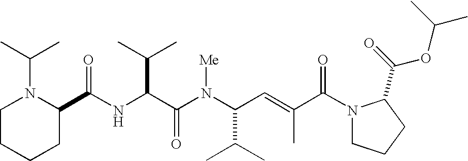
N(C(C(N(C(C(C)C)C=C(C)C(N1CCCC1C(=O)OC(C)C)=O)[Me])=O)C(C)C)C(=O)C1N(C(C)C)CCCC1
